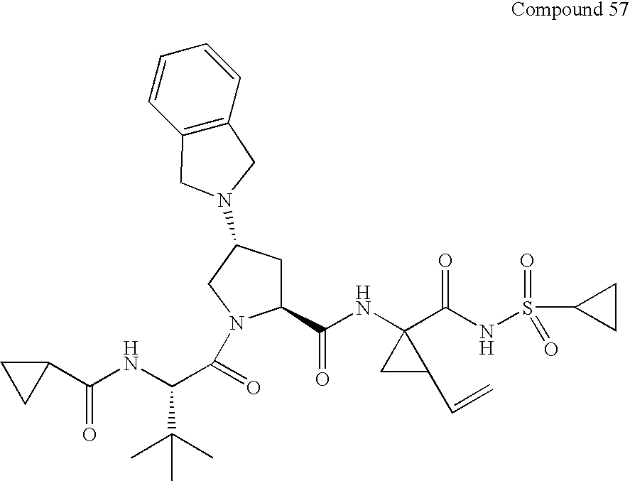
C1(C(NC2(C(NS(C3CC3)(=O)=O)=O)CC2C=C)=O)CC(N2CC3=C(C=CC=C3)C2)CN1C(=O)C(NC(C1CC1)=O)C(C)(C)C
